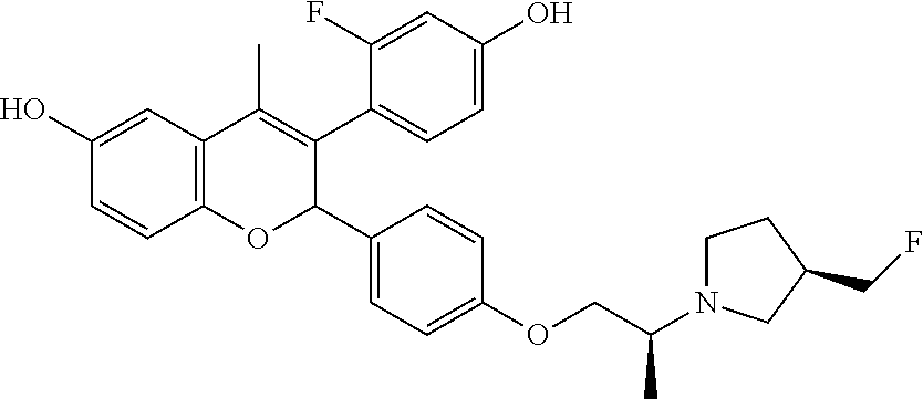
C12=C(C=C(O)C=C1)C(C)=C(C1=CC=C(O)C=C1F)C(C1=CC=C(OCC(N3CCC(CF)C3)C)C=C1)O2
